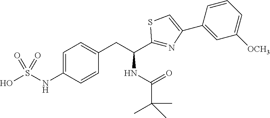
C1=C(NS(O)(=O)=O)C=CC(CC(C2=NC(C3=CC([OCH3])=CC=C3)=CS2)NC(C(C)(C)C)=O)=C1
